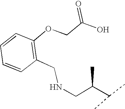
N(CC(C(C)C)C)CC1=C(OCC(O)=O)C=CC=C1
